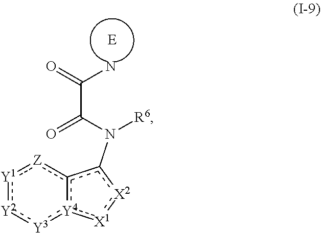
[Y1]1:[Y2]:[Y3]:[Y4]2c([Z]:1)c(N([R6])C(C(N)=O)=O)[X2]:[X1]:2
